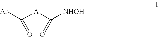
[Ar]C([A]C([NHOH])=O)=O
